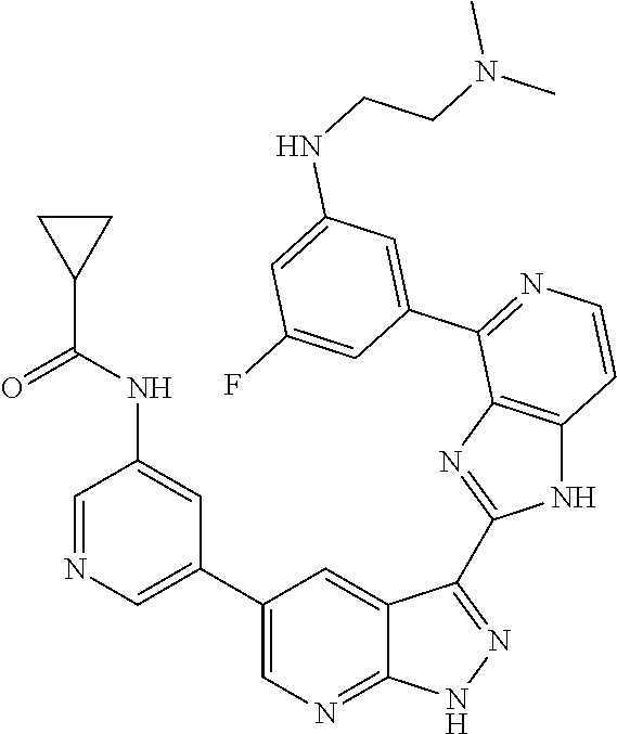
C1=NC=C(C2=CN=C3C(=C2)C(C2=NC4=C(N2)C=CN=C4C2=CC(NCCN(C)C)=CC(F)=C2)=NN3)C=C1NC(C1CC1)=O
